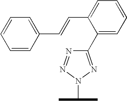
C1=CC=C(C=CC2=CC=CC=C2C2=NN(C(C)C)N=N2)C=C1
